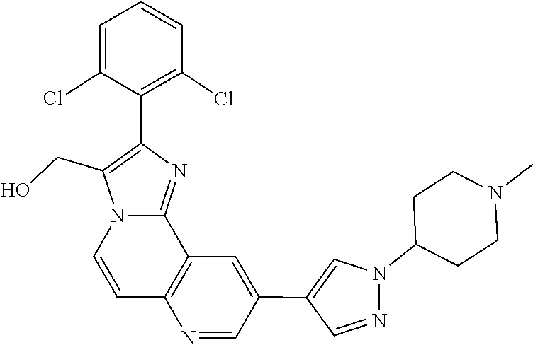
N1(C2CCN(C)CC2)N=CC(C2=CC3=C(C=CN4C(CO)=C(C5=C(Cl)C=CC=C5Cl)N=C34)N=C2)=C1
